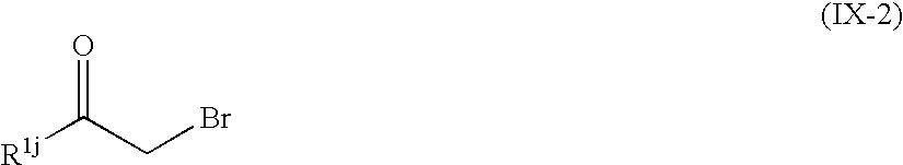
[R1j]C(CBr)=O
